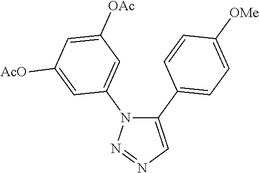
C1(C2=CC=C([OMe])C=C2)=CN=NN1C1=CC([OAc])=CC([AcO])=C1
